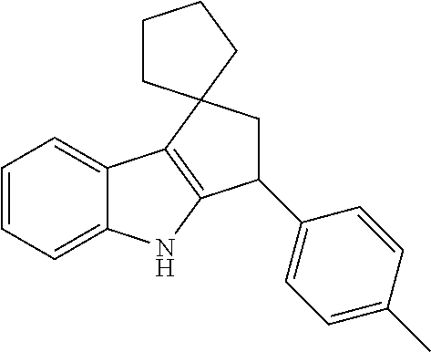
C1=CC=C2C(=C1)C1=C(N2)C(C2=CC=C(C)C=C2)CC12CCCC2
